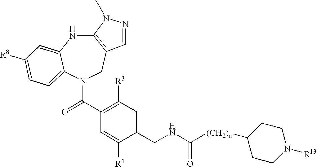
C12=C(CN(C(C3=C([R3])C=C(CNC([(CH2)n]C4CCN([R13])CC4)=O)C([R1])=C3)=O)C3=CC=C([R8])C=C3N1)C=NN2C
